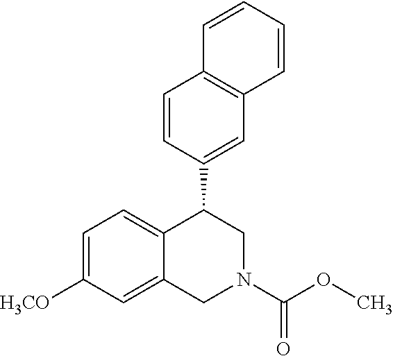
C1=CC=CC2=C1C=CC(C1CN(C(OC)=O)CC3=CC([H3CO])=CC=C13)=C2
